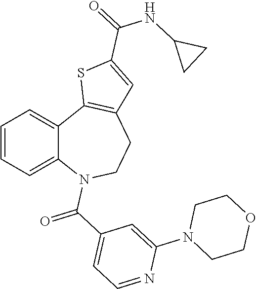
C1=CC=C2C(=C1)C1=C(CCN2C(C2=CC=NC(N3CCOCC3)=C2)=O)C=C(C(NC2CC2)=O)S1
